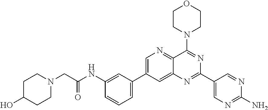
C1=C(C2=CC=CC(NC(CN3CCC(O)CC3)=O)=C2)C=C2C(=N1)C(N1CCOCC1)=NC(C1=CN=C(N)N=C1)=N2
